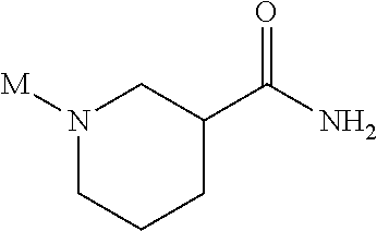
N1([M])CCCC(C(=O)N)C1
